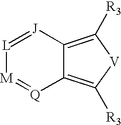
[L]1=[J]C2=C([R3])[V]C([R3])=C2[Q]=[M]1
